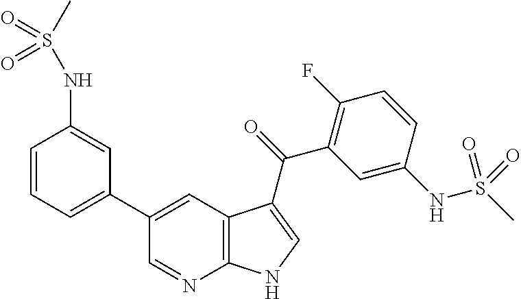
C12=C(C=C(C3=CC=CC(NS(C)(=O)=O)=C3)C=N1)C(C(=O)C1=C(F)C=CC(NS(C)(=O)=O)=C1)=CN2
